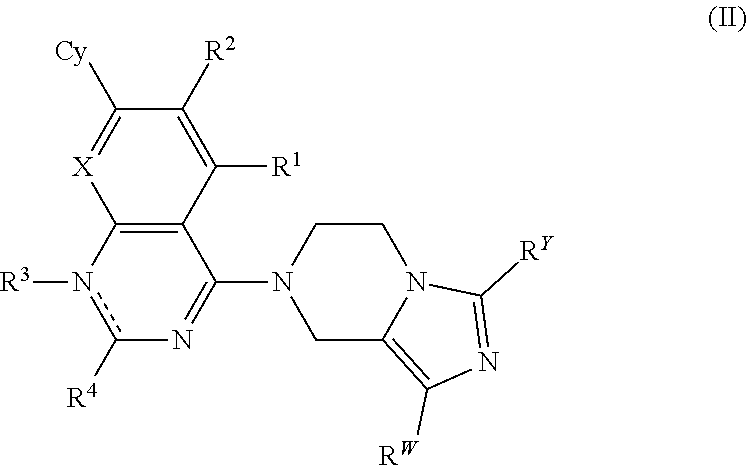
C12=C(C(N3CCN4C([RY])=NC([RW])=C4C3)=Nc([R4])n1[R3])C([R1])=C([R2])C([Cy])=[X]2
